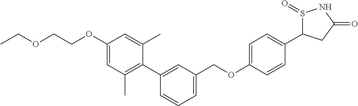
C1(OCCOCC)=CC(C)=C(C2=CC(COC3=CC=C(C4S(=O)NC(=O)C4)C=C3)=CC=C2)C(C)=C1
